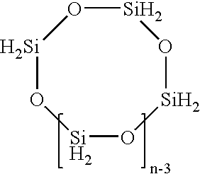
[Si]1O[Si]O[Si]O[Si]O1
